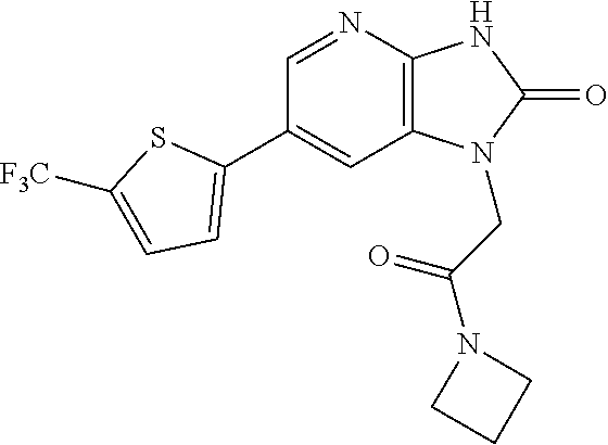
C1(C2=CC=C([F3C])S2)=CC2=C(N=C1)NC(=O)N2CC(=O)N1CCC1
